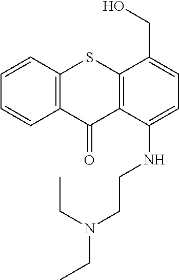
C12=C(C=CC=C1)SC1=C(C2=O)C(NCCN(CC)CC)=CC=C1CO
